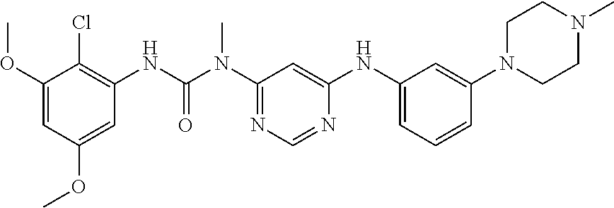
O(C1=CC(OC)=CC(NC(N(C2=NC=NC(NC3=CC=CC(N4CCN(C)CC4)=C3)=C2)C)=O)=C1Cl)C
